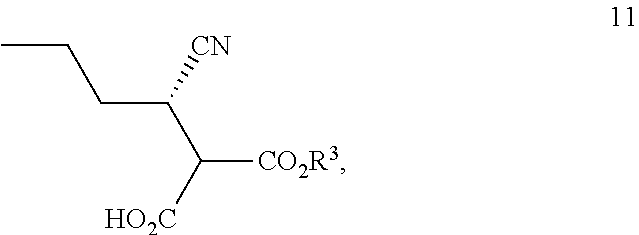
CCCC(C([CO2R3])[HO2C])[CN]
